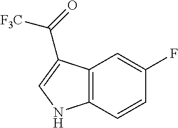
C12=C(C=CC(F)=C1)NC=C2C([F3C])=O
